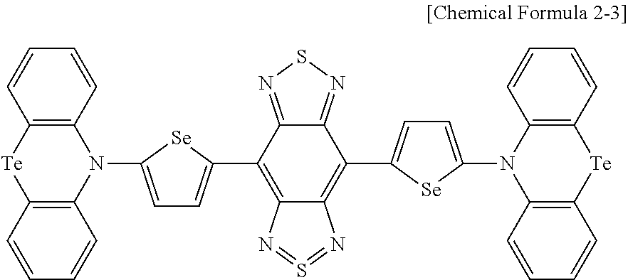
C12=C(C=CC=C1)N(C1=CC=C(C3=C4C(=C(C5=CC=C(N6C7=C(C=CC=C7)[Te]C7=C6C=CC=C7)[Se]5)C5=NSN=C35)N=S=N4)[Se]1)C1=C([Te]2)C=CC=C1
